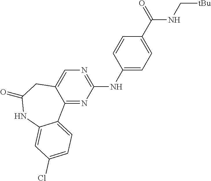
C12=NC(NC3=CC=C(C(=O)NC[tBu])C=C3)=NC=C1CC(=O)NC1=CC(Cl)=CC=C21
